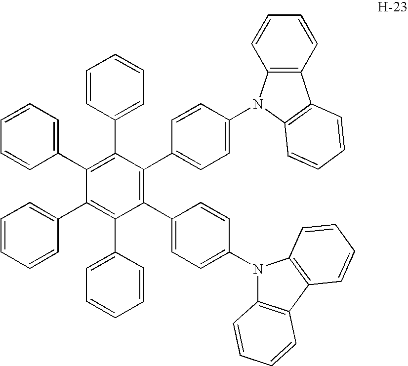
C1(C2=CC=CC=C2)=C(C2=CC=CC=C2)C(C2=CC=C(N3C4=C(C5=C3C=CC=C5)C=CC=C4)C=C2)=C(C2=CC=C(N3C4=C(C5=C3C=CC=C5)C=CC=C4)C=C2)C(C2=CC=CC=C2)=C1C1=CC=CC=C1
